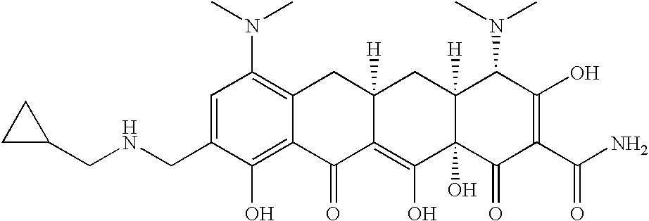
C1(CNCC2CC2)=CC(N(C)C)=C2C(=C1O)C(=O)C1=C(O)C3(O)C([H])(CC1([H])C2)C(N(C)C)C(O)=C(C(N)=O)C3=O
